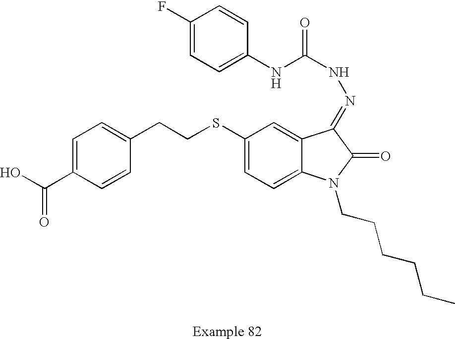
C1=C(C(O)=O)C=CC(CCSC2=CC=C3C(=C2)C(=NNC(=O)NC2=CC=C(F)C=C2)C(=O)N3CCCCCC)=C1
